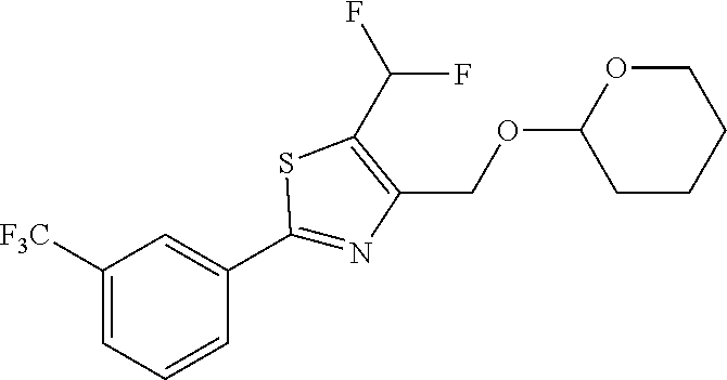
C1([F3C])=CC=CC(C2=NC(COC3CCCCO3)=C(C(F)F)S2)=C1
